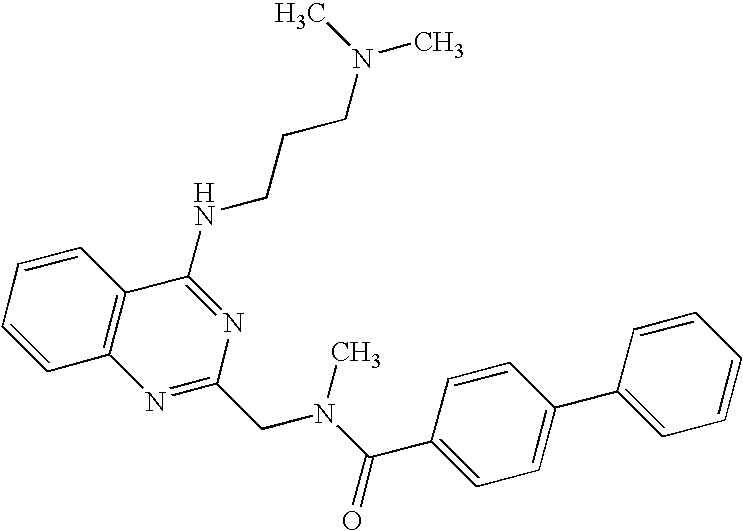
C1=CC=CC2=C1N=C(CN(C(=O)C1=CC=C(C3=CC=CC=C3)C=C1)C)N=C2NCCCN(C)C
